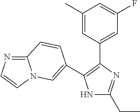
N1C(CC)=NC(C2=CC(F)=CC(C)=C2)=C1C1=CN2C(=NC=C2)C=C1
